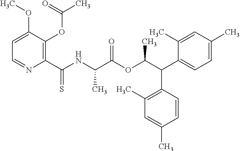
C1=C(OC)C(OC(C)=O)=C(C(NC(C(OC(C(C2=CC=C(C)C=C2C)C2=C(C)C=C(C)C=C2)C)=O)C)=S)N=C1
